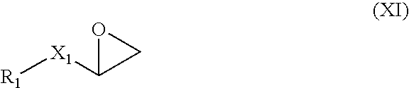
O1C([X1][R1])C1
